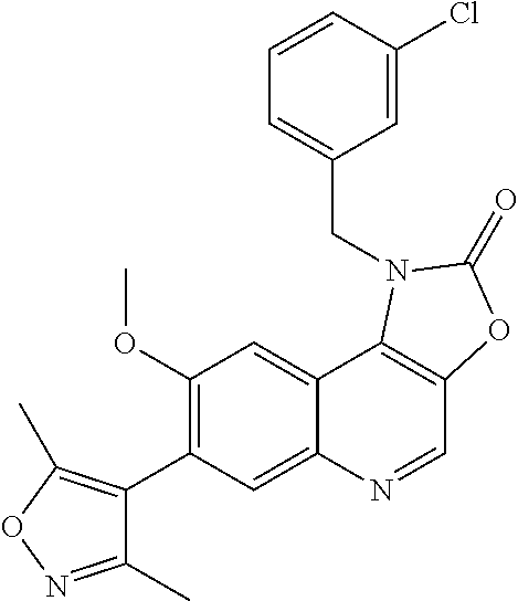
C1(C2=C(OC)C=C3C(=C2)N=CC2=C3N(CC3=CC=CC(Cl)=C3)C(=O)O2)=C(C)ON=C1C
